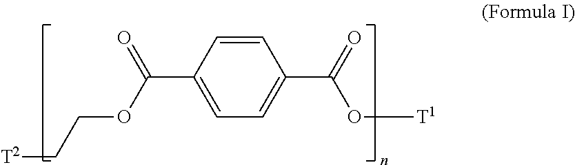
C1=CC(C(=O)OCC[T2])=CC=C1C(=O)O[T1]
